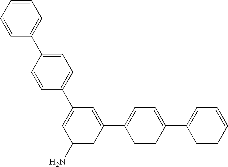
C1(C2=CC=C(C3=CC=CC=C3)C=C2)=CC(N)=CC(C2=CC=C(C3=CC=CC=C3)C=C2)=C1
